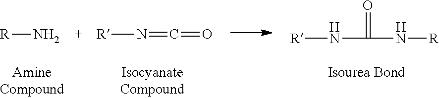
[R]N.[R]N=C=O.[R]NC(N[R])=O
